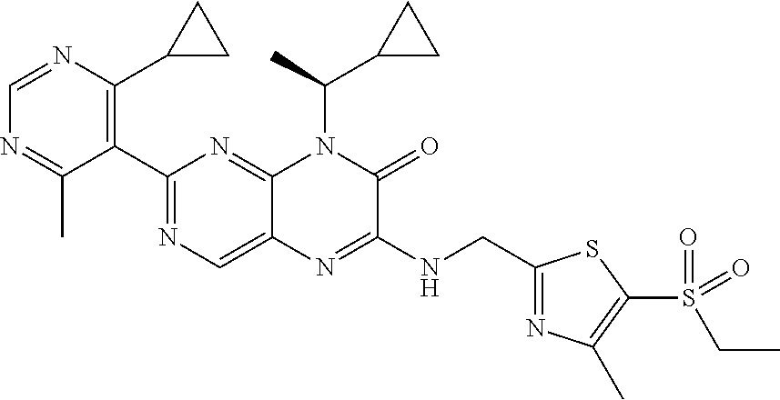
C1=NC(C2CC2)=C(C2=NC=C3C(=N2)N(C(C)C2CC2)C(=O)C(NCC2=NC(C)=C(S(CC)(=O)=O)S2)=N3)C(C)=N1
